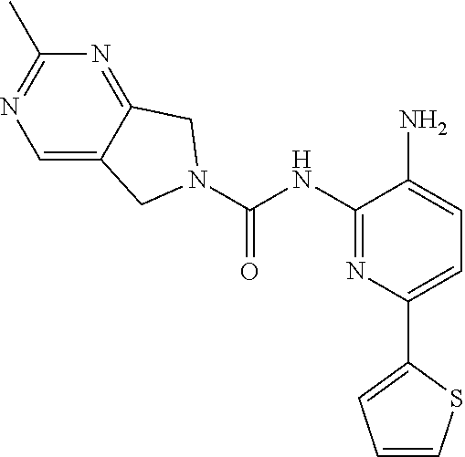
N1=C2C(=CN=C1C)CN(C(=O)NC1=NC(C3=CC=CS3)=CC=C1N)C2
